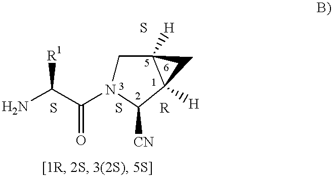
NC(C(N1CC2([H])C([H])(C1[CN])C2)=O)[R1].S
